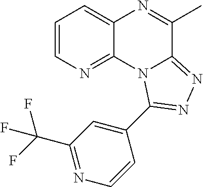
C1=CN=C2C(=C1)N=C(C)C1=NN=C(C3=CC(C(F)(F)F)=NC=C3)N21
